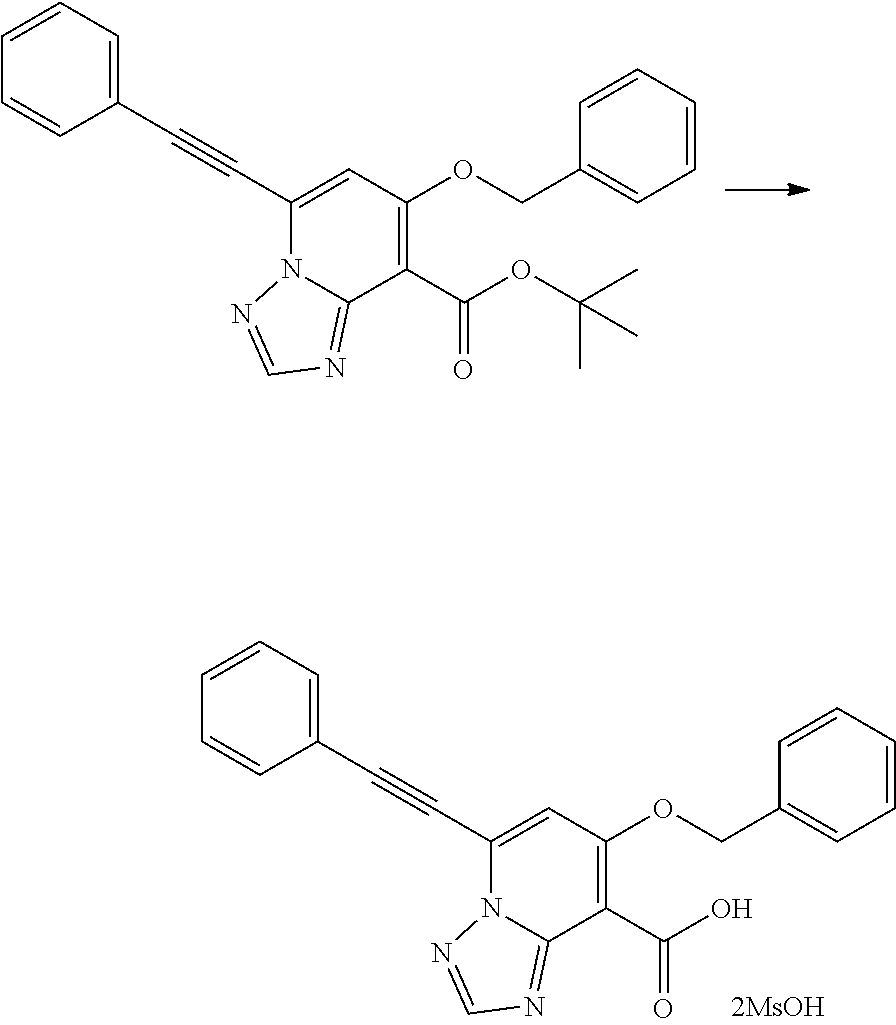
C(C1=CC(OCC2=CC=CC=C2)=C(C(OC(C)(C)C)=O)C2=NC=NN12)#CC1=CC=CC=C1.C(C1=CC(OCC2=CC=CC=C2)=C(C(O)=O)C2=NC=NN12)#CC1=CC=CC=C1
